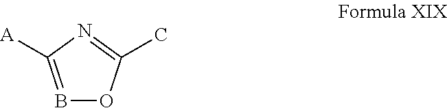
B1=C([A])N=C(C)O1
